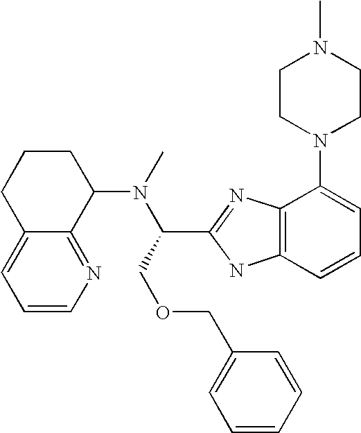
C1=CN=C2C(=C1)CCCC2N(C(C1=NC2=C(N1)C=CC=C2N1CCN(C)CC1)COCC1=CC=CC=C1)C
